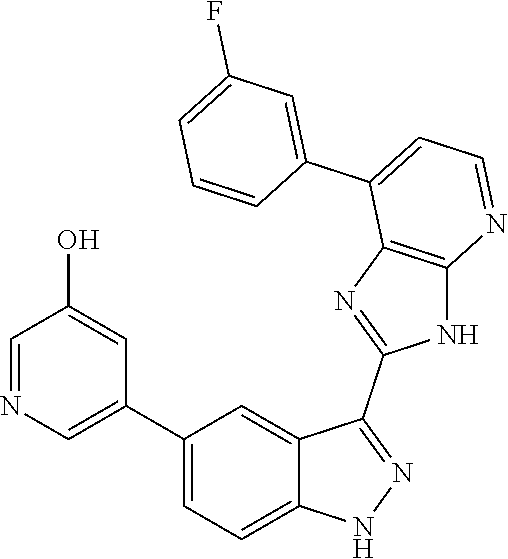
C1(C2=CC=C3C(=C2)C(C2=NC4=C(N2)N=CC=C4C2=CC(F)=CC=C2)=NN3)=CN=CC(O)=C1
